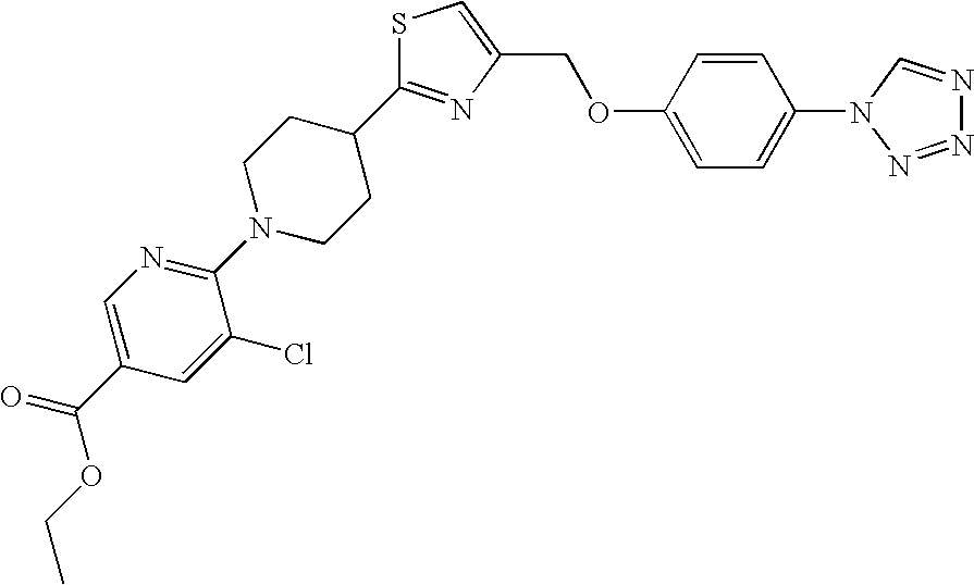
C1(C2CCN(C3=NC=C(C(OCC)=O)C=C3Cl)CC2)=NC(COC2=CC=C(N3N=NN=C3)C=C2)=CS1
